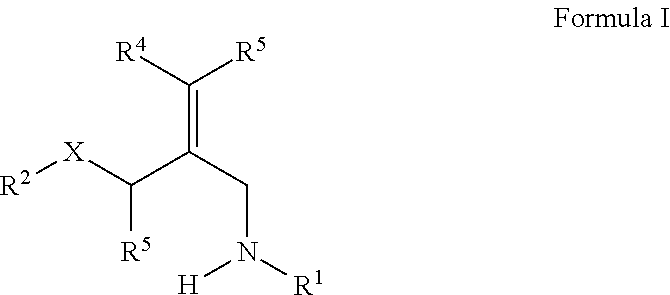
[R2][X]C(C(CN([R1])[H])=C([R4])[R5])[R5]
